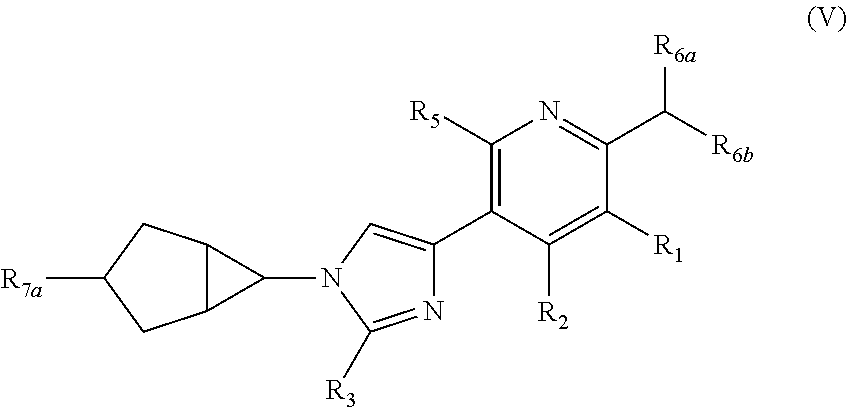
C1(C2=CN(C3C4C3CC([R7a])C4)C([R3])=N2)=C([R5])N=C(C([R6b])[R6a])C([R1])=C1[R2]
